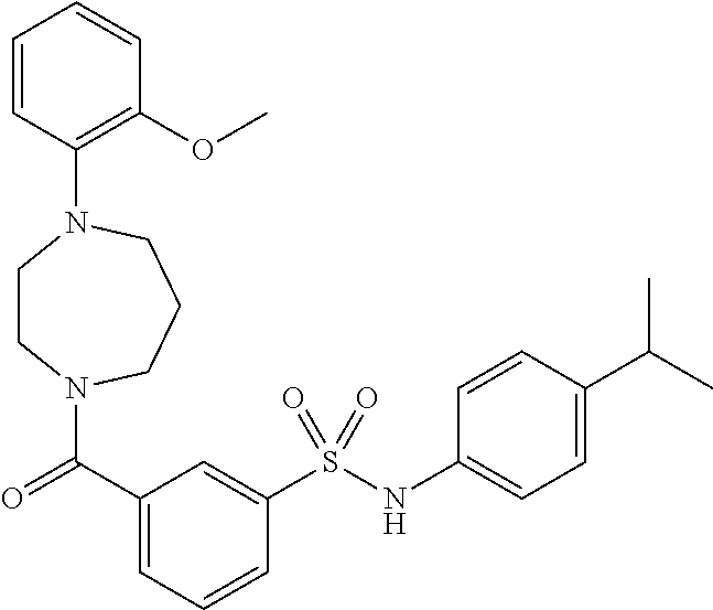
C1(N2CCN(C(=O)C3=CC=CC(S(NC4=CC=C(C(C)C)C=C4)(=O)=O)=C3)CCC2)=C(OC)C=CC=C1
